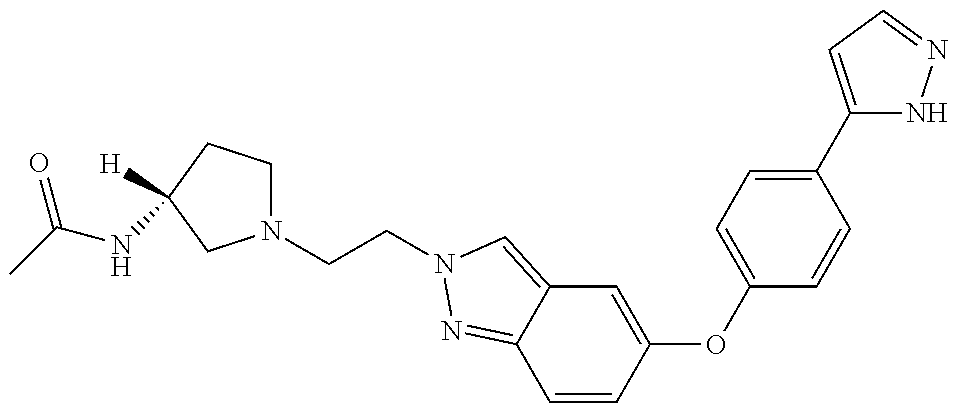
N1(CCN2C=C3C=C(OC4=CC=C(C5=CC=NN5)C=C4)C=CC3=N2)CCC(NC(C)=O)([H])C1
